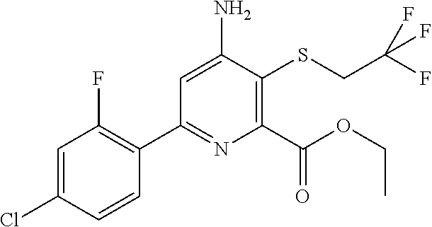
C1=C(N)C(SCC(F)(F)F)=C(C(OCC)=O)N=C1C1=C(F)C=C(Cl)C=C1
